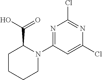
N1=C(N2C(C(O)=O)CCCC2)C=C(Cl)N=C1Cl
